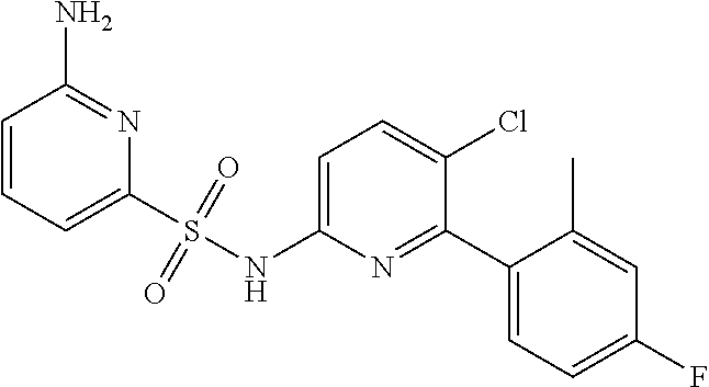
C1=CC=C(S(NC2=CC=C(Cl)C(C3=CC=C(F)C=C3C)=N2)(=O)=O)N=C1N
